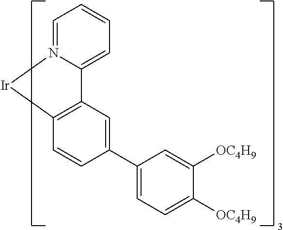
C1=N2C(=CC=C1)C1=C(C=CC(C3=CC=C([OC4H9])C([OC4H9])=C3)=C1)[Ir]2
